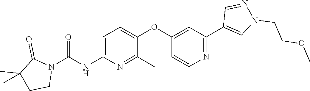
C1=C(NC(N2C(=O)C(C)(C)CC2)=O)N=C(C)C(OC2=CC(C3=CN(CCOC)N=C3)=NC=C2)=C1
